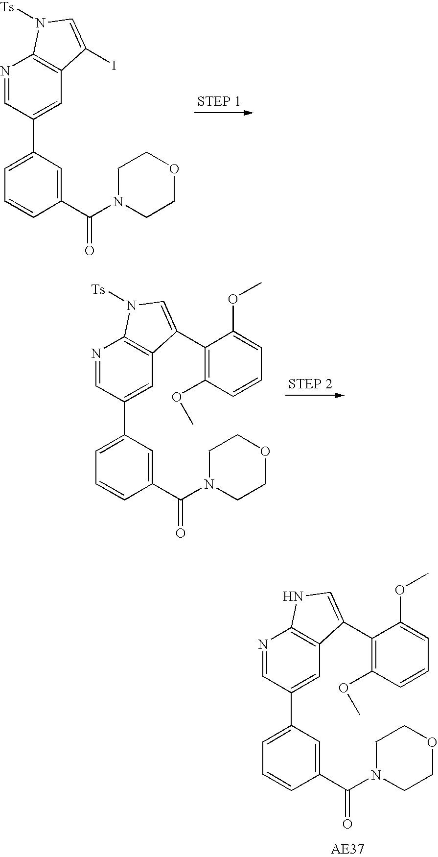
C1(C2=CC3=C(N=C2)N([Ts])C=C3I)=CC=CC(C(N2CCOCC2)=O)=C1.C1(C2=CC3=C(N=C2)N([Ts])C=C3C2=C(OC)C=CC=C2OC)=CC=CC(C(N2CCOCC2)=O)=C1.C1(C2=CC3=C(N=C2)NC=C3C2=C(OC)C=CC=C2OC)=CC=CC(C(N2CCOCC2)=O)=C1
